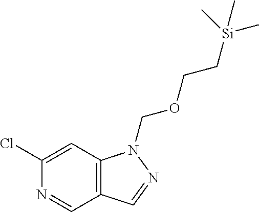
N1=CC2=C(C=C1Cl)N(COCC[Si](C)(C)C)N=C2
